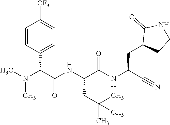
O=C(NC(C#N)CC1CCNC1=O)C(NC(C(N(C)C)C1=CC=C([CF3])C=C1)=O)CC(C)(C)C
